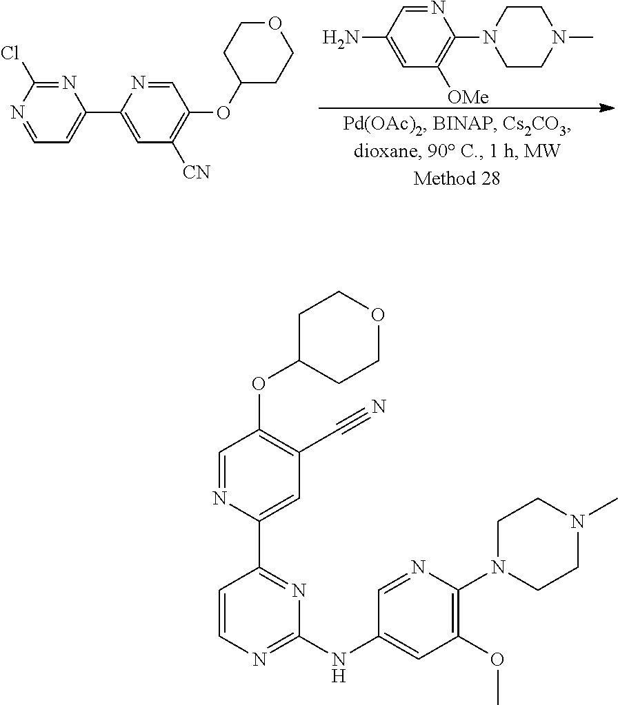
C1(OC2CCOCC2)=C(C#N)C=C(C2=NC(NC3=CC(OC)=C(N4CCN(C)CC4)N=C3)=NC=C2)N=C1.C1=NC(Cl)=NC(C2=CC([CN])=C(OC3CCOCC3)C=N2)=C1.C1=C(N)C=NC(N2CCN(C)CC2)=C1[OMe]
